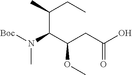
OC(CC(C(N([Boc])C)C(C)CC)OC)=O
